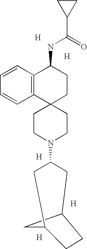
C12(CCN(C3CC4CCC(C3)C4)CC1)CCC(NC(C1CC1)=O)C1=C2C=CC=C1.[H].[H].[H].[H].[H]
